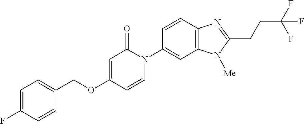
C1(COC2=CC(=O)N(C3=CC4=C(C=C3)N=C(CCC(F)(F)F)N4[Me])C=C2)=CC=C(F)C=C1
